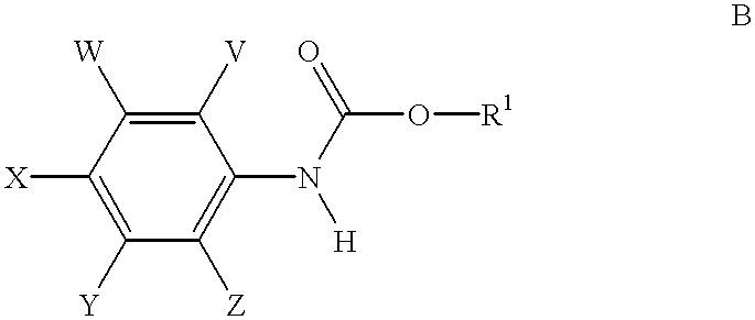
C1([X])=C([Y])C([Z])=C(N([H])C(O[R1])=O)C([V])=C1[W]
